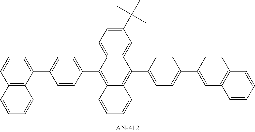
C1(C2=CC=C(C3=CC=CC4=C3C=CC=C4)C=C2)=C2C(=C(C3=CC=C(C4=CC5=C(C=C4)C=CC=C5)C=C3)C3=CC(C(C)(C)C)=CC=C13)C=CC=C2
